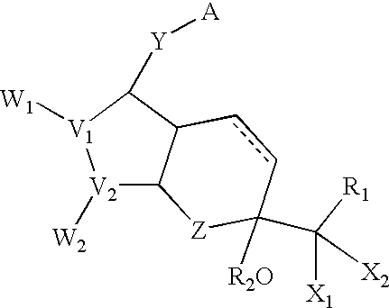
[V2]1([W2])C2C(C([Y][A])[V1]1[W1])ccC([R2O])(C([X2])([R1])[X1])[Z]2
